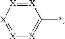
[X]1=[X]C(*)=[X][X]=[X]1
